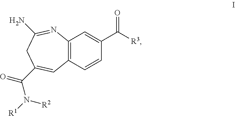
C12=C(C=CC(C([R3])=O)=C1)C=C(C(N([R1])[R2])=O)CC(N)=N2
